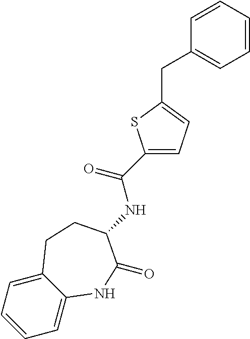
C1=C2C(=CC=C1)CCC(NC(C1=CC=C(CC3=CC=CC=C3)S1)=O)C(=O)N2
